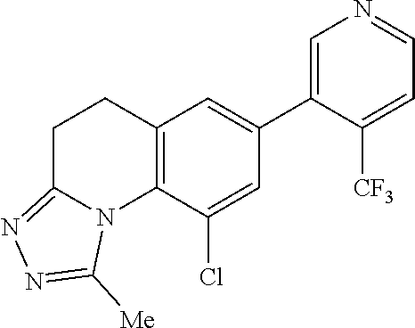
C12=C(C(Cl)=CC(C3=CN=CC=C3[CF3])=C1)N1C(=NN=C1[Me])CC2
